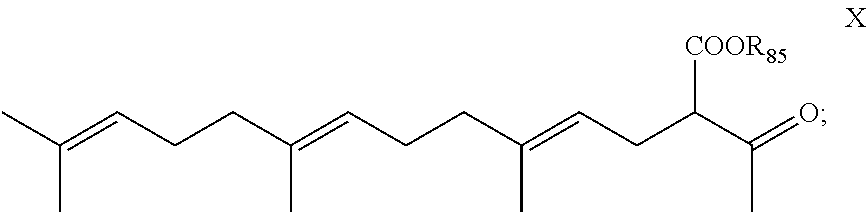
CC(=CCCC(=CCCC(=CCC(C(=O)C)[COOR85])C)C)C
